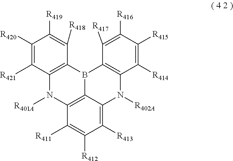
C12=C3C(=C([R413])C([R412])=C1[R411])N([R402A])C1=C(B3C3=C(N2[R401A])C([R421])=C([R420])C([R419])=C3[R418])C([R417])=C([R416])C([R415])=C1[R414]
